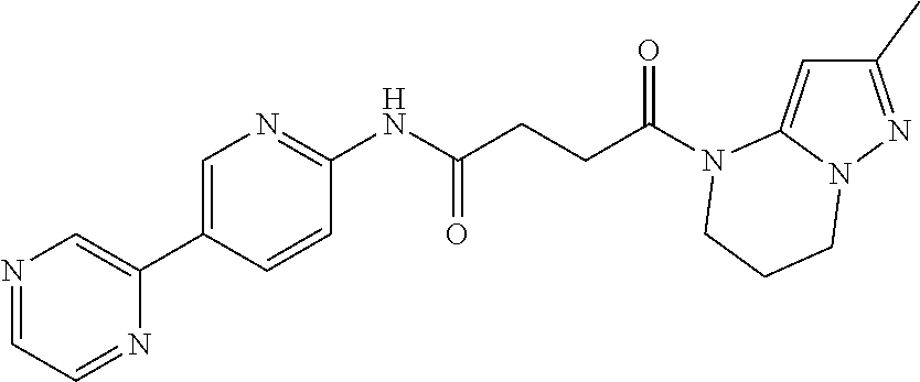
C1(C)=NN2C(=C1)N(C(CCC(NC1=NC=C(C3=CN=CC=N3)C=C1)=O)=O)CCC2
